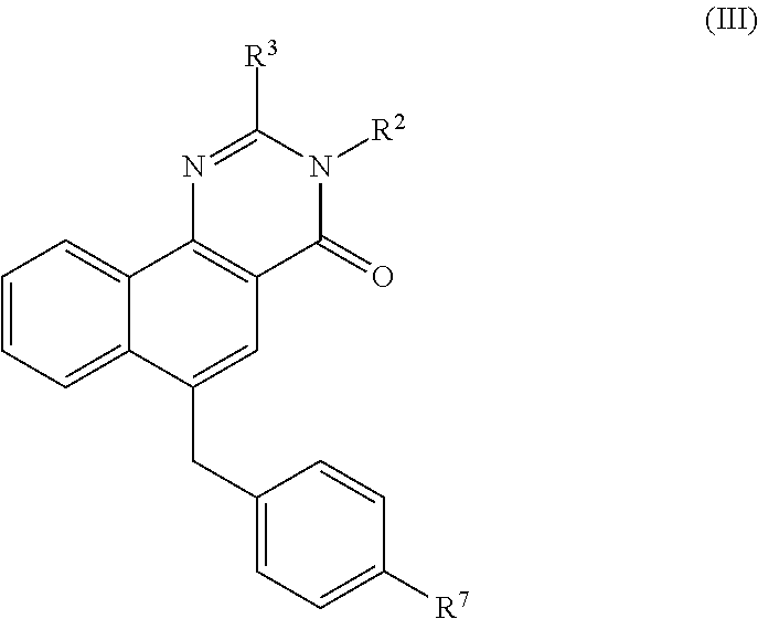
C1=CC=C2C(=C1)C1=C(C=C2CC2=CC=C([R7])C=C2)C(=O)N([R2])C([R3])=N1
